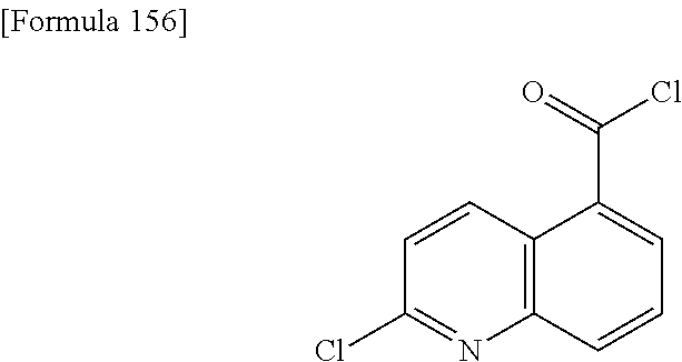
C1(Cl)=NC2=C(C=C1)C(C(=O)Cl)=CC=C2
